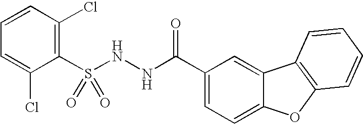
C1(S(NNC(C2=CC=C3C(=C2)C2=C(O3)C=CC=C2)=O)(=O)=O)=C(Cl)C=CC=C1Cl
